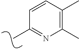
CC1=NC(C)=C(C)C=C1
